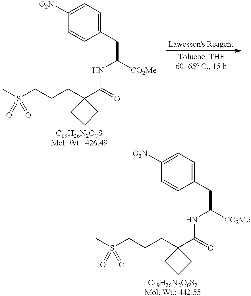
CS(CCCC1(C(NC(CC2=CC=C([O2N])C=C2)[CO2Me])=O)CCC1)(=O)=O.CS(CCCC1(C(NC(CC2=CC=C([O2N])C=C2)[CO2Me])=O)CCC1)(=O)=O
